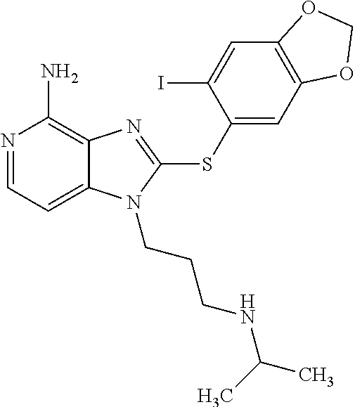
N1=CC=C2C(=C1N)N=C(SC1=CC3=C(C=C1I)OCO3)N2CCCNC(C)C
